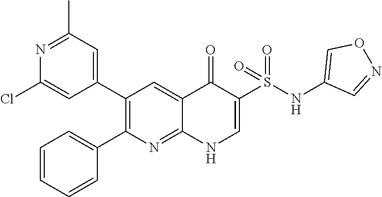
N1=C(C)C=C(C2=C(C3=CC=CC=C3)N=C3C(=C2)C(=O)C(S(=O)(NC2=CON=C2)=O)=CN3)C=C1Cl
